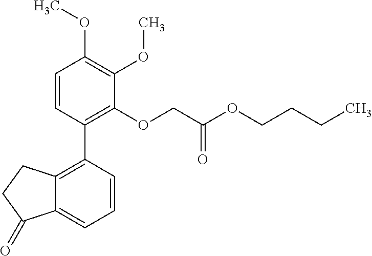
C12=C(C3=C(OCC(OCCCC)=O)C(OC)=C(OC)C=C3)C=CC=C1C(=O)CC2
